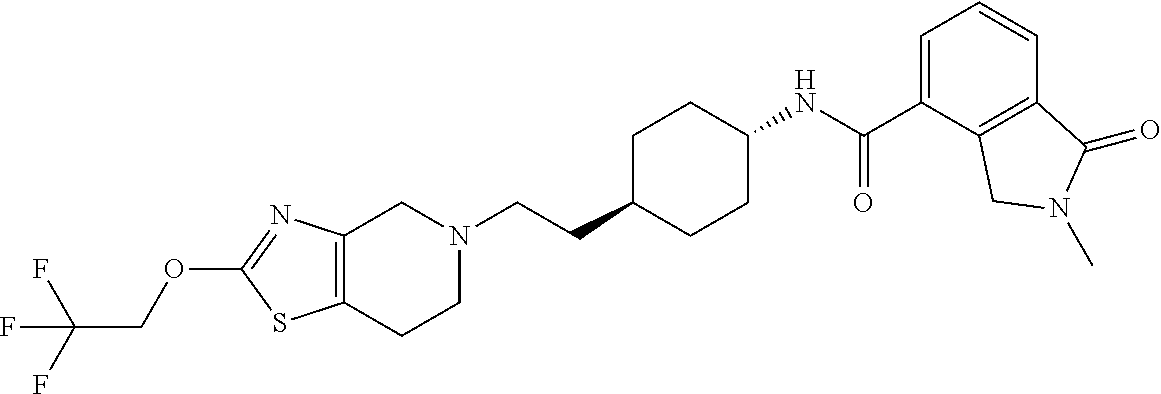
C12=C(CCN(CCC3CCC(NC(C4=CC=CC5=C4CN(C)C5=O)=O)CC3)C1)SC(OCC(F)(F)F)=N2
